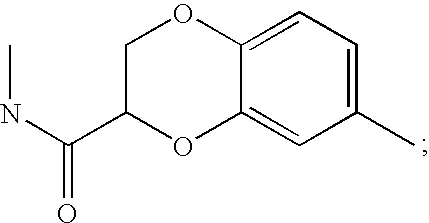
C12=CC=C(C)C=C1OC(C(NC)=O)CO2
